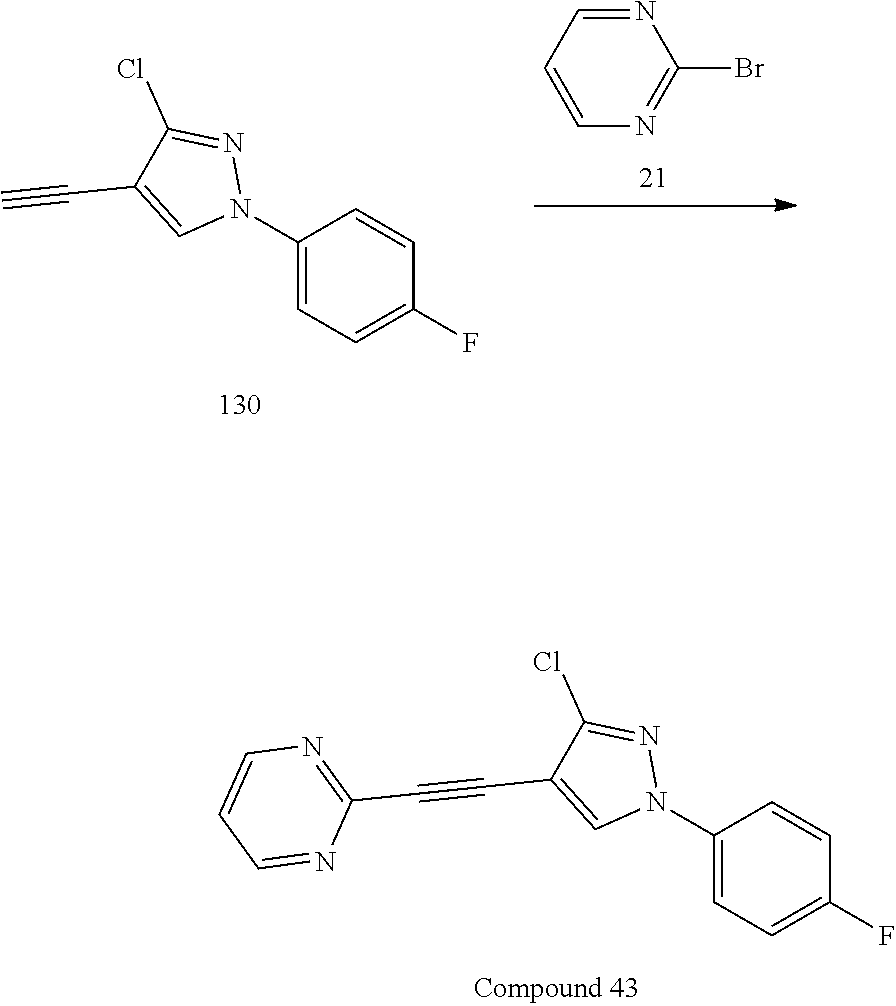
C1=CN=C(Br)N=C1.C1=CC(N2N=C(Cl)C(C#C)=C2)=CC=C1F.C1=CC(N2N=C(Cl)C(C#CC3=NC=CC=N3)=C2)=CC=C1F
